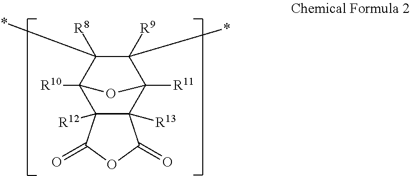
C12([R12])C([R13])(C3([R11])C(*)([R9])C(*)([R8])C1([R10])O3)C(=O)OC2=O
